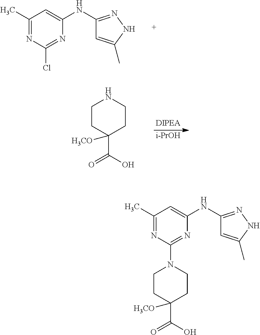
C1(C)=NC(Cl)=NC(NC2=NNC(C)=C2)=C1.[i-PrOH].C1CC(C(O)=O)([H3CO])CCN1.C1(C)=NC(N2CCC(C(O)=O)([H3CO])CC2)=NC(NC2=NNC(C)=C2)=C1
